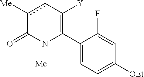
C1(C2=C([Y])cc([Me])C(=O)N2[Me])=CC=C([OEt])C=C1F
